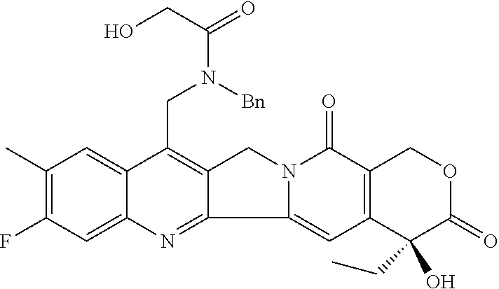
C1(C)=C(F)C=C2C(=C1)C(CN(C(CO)=O)[Bn])=C1C(=N2)C2=CC3=C(C(=O)N2C1)COC(=O)C3(CC)O
